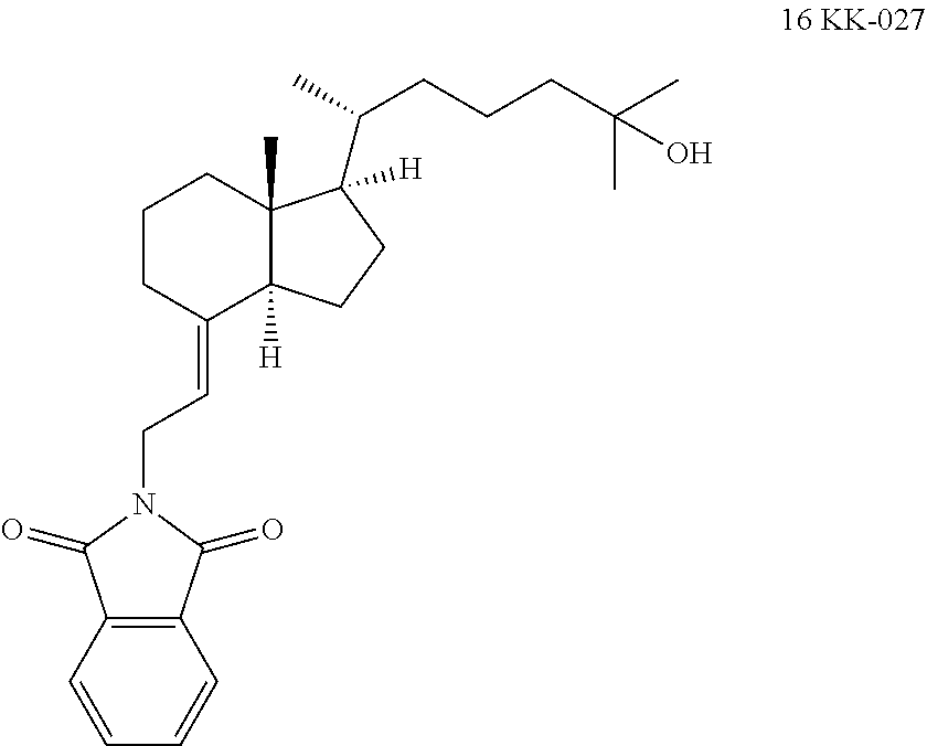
C1CC(=CCN2C(=O)C3=C(C2=O)C=CC=C3)C2([H])C(C)(C1)C(C(C)CCCC(C)(C)O)([H])CC2
